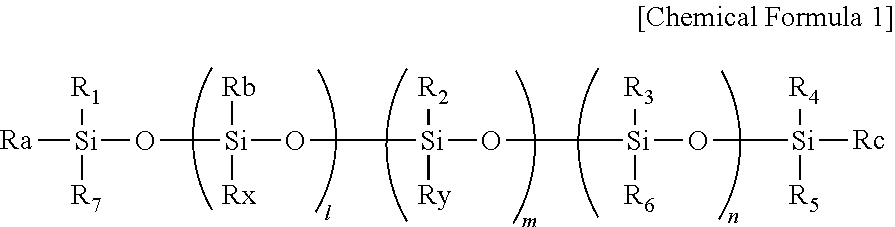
[Ra][Si](O[Si](O[Si](O[Si](O[Si]([Rc])([R4])[R5])([R3])[R6])([R2])[Ry])([Rb])[Rx])([R1])[R7]
